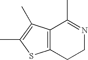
C12=C(CCN=C1C)SC(C)=C2C
